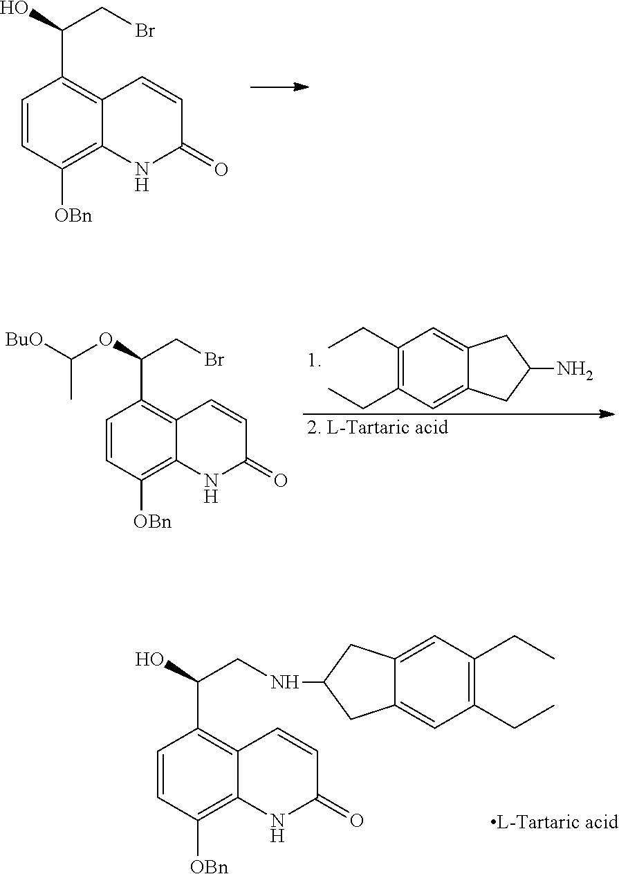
C1=CC([OBn])=C2C(=C1C(O)CNC1CC3=CC(CC)=C(CC)C=C3C1)C=CC(=O)N2.[L-Tartaric acid].C1=CC([OBn])=C2C(=C1C(O)CBr)C=CC(=O)N2.C1=CC([OBn])=C2C(=C1C(OC([BuO])C)CBr)C=CC(=O)N2.C1(CC)=C(CC)C=C2C(=C1)CC(N)C2
